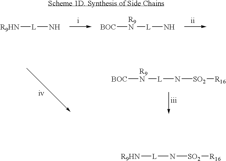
[R9N]([L]N[SO2][R16])[BOC].[R9HN][L]N.[R9N]([L]N)[BOC].[R9HN][L]N[SO2][R16]
